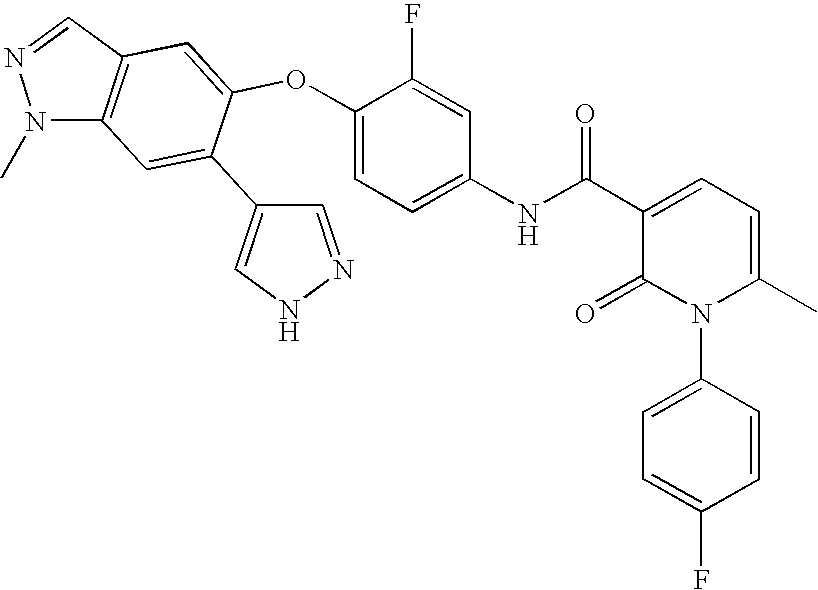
C1=CC(N2C(C)=CC=C(C(NC3=CC=C(OC4=CC5=C(C=C4C4=CNN=C4)N(C)N=C5)C(F)=C3)=O)C2=O)=CC=C1F
